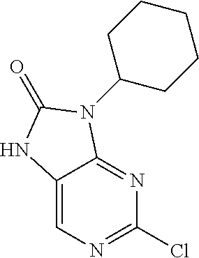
C12=CN=C(Cl)N=C1N(C1CCCCC1)C(=O)N2
